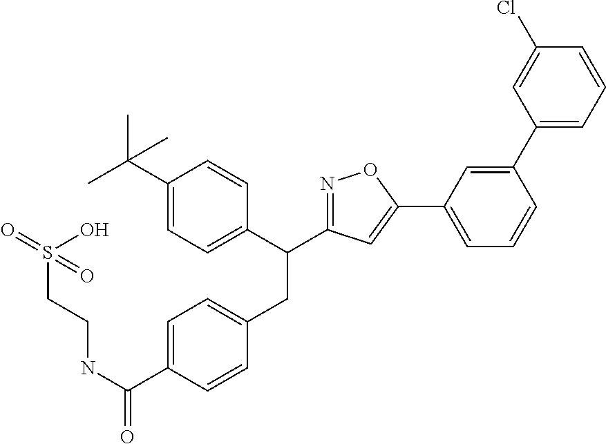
C1=C(C(NCCS(O)(=O)=O)=O)C=CC(CC(C2=CC=C(C(C)(C)C)C=C2)C2=NOC(C3=CC=CC(C4=CC=CC(Cl)=C4)=C3)=C2)=C1
